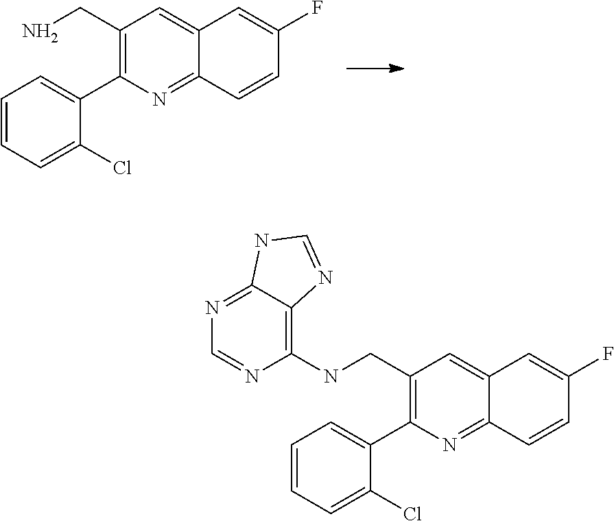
C12=CC(CN)=C(C3=CC=CC=C3Cl)N=C1C=CC(F)=C2.N(C1=C2C(=NC=N1)NC=N2)CC1=C(C2=CC=CC=C2Cl)N=C2C(=C1)C=C(F)C=C2
